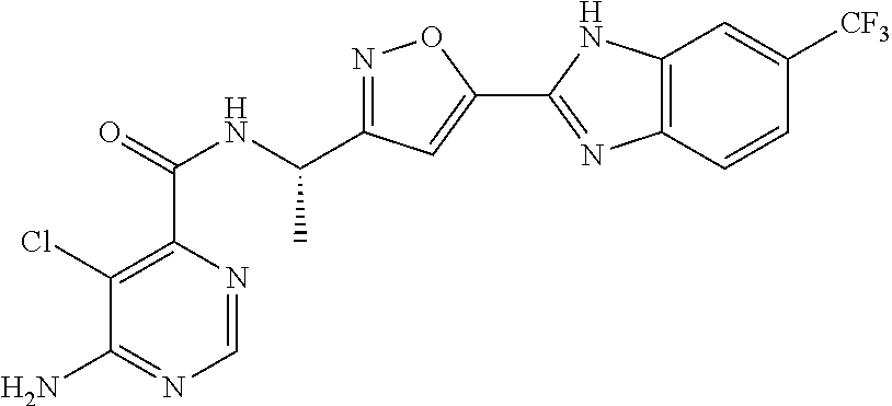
C1=NC(C(=O)NC(C2=NOC(C3=NC4=C(N3)C=C([CF3])C=C4)=C2)C)=C(Cl)C(N)=N1
